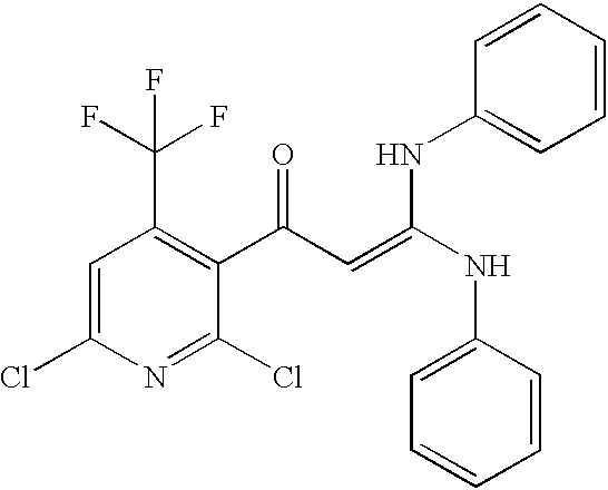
C1(Cl)=NC(Cl)=CC(C(F)(F)F)=C1C(C=C(NC1=CC=CC=C1)NC1=CC=CC=C1)=O
